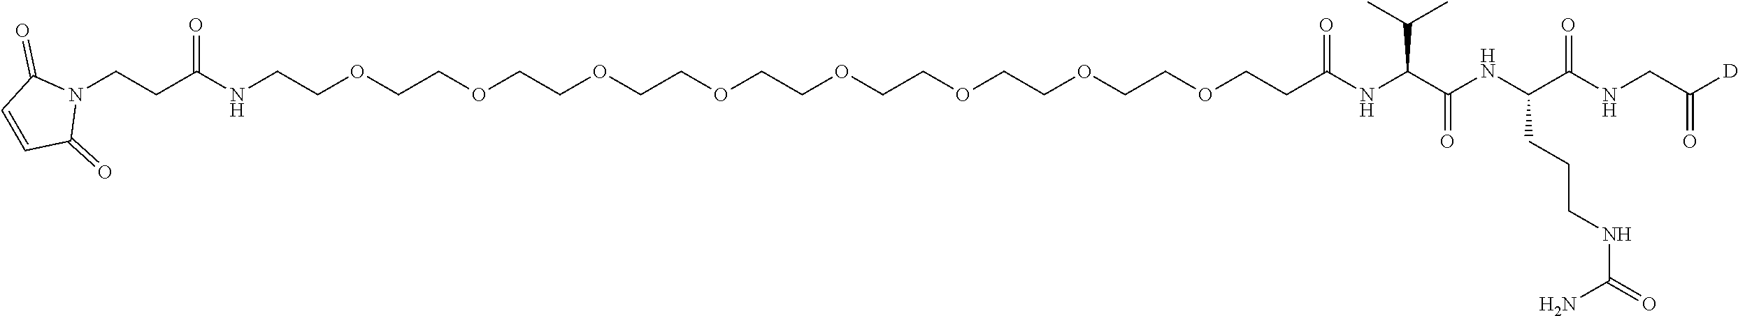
C(C(NC(C(NC(C(NCC([D])=O)=O)CCCNC(=O)N)=O)C(C)C)=O)COCCOCCOCCOCCOCCOCCOCCOCCNC(CCN1C(=O)C=CC1=O)=O
